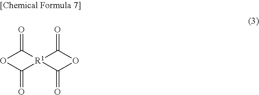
O1C(=O)[R1]2(C(=O)OC2=O)C1=O
